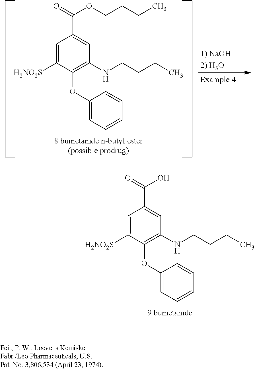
C1=C([H2NO2S])C(OC2=CC=CC=C2)=C(NCCCC)C=C1C(OCCCC)=O.C1=C([H2NO2S])C(OC2=CC=CC=C2)=C(NCCCC)C=C1C(O)=O
